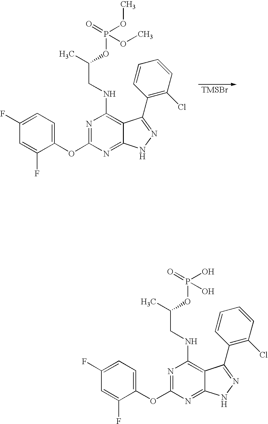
[TMSBr].N1=C(OC2=CC=C(F)C=C2F)N=C2C(=C1NCC(C)OP(OC)(=O)OC)C(C1=C(Cl)C=CC=C1)=NN2.N1=C(OC2=CC=C(F)C=C2F)N=C2C(=C1NCC(C)OP(O)(=O)O)C(C1=C(Cl)C=CC=C1)=NN2
